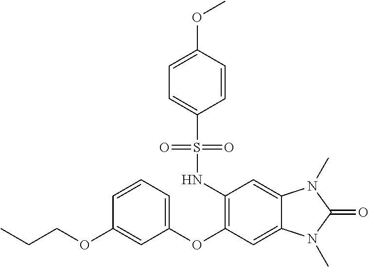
CCCOC1=CC(OC2=C(NS(C3=CC=C(OC)C=C3)(=O)=O)C=C3C(=C2)N(C)C(=O)N3C)=CC=C1
